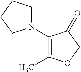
N1(C2=C(C)OCC2=O)CCCC1
